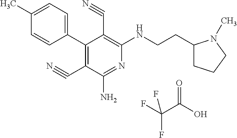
C1(C2=C(C#N)C(N)=NC(NCCC3CCCN3C)=C2C#N)=CC=C(C)C=C1.FC(C(O)=O)(F)F
